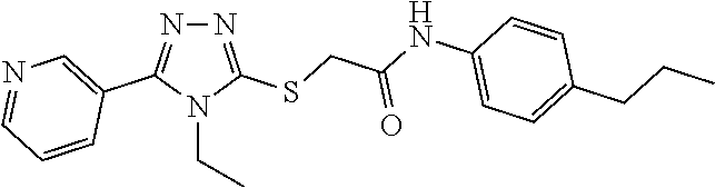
N1=C(SCC(NC2=CC=C(CCC)C=C2)=O)N(CC)C(C2=CN=CC=C2)=N1
